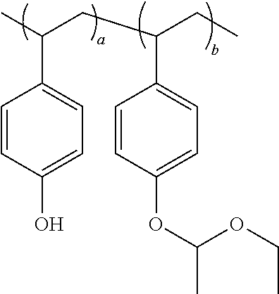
C1=CC(O)=CC=C1C(C)CC(CC)C1=CC=C(OC(C)OCC)C=C1
